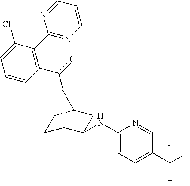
C1C2N(C(=O)C3=C(C4=NC=CC=N4)C(Cl)=CC=C3)C(CC2NC2=CC=C(C(F)(F)F)C=N2)C1
